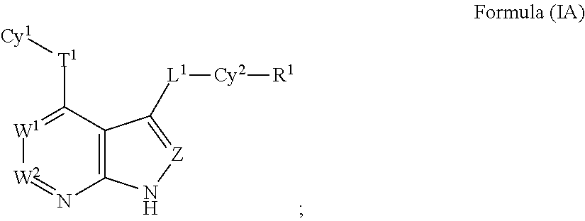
[W1]1=C([T1][Cy1])C2=C(N=[W2]1)N[Z]=C2[L1][Cy2][R1]
